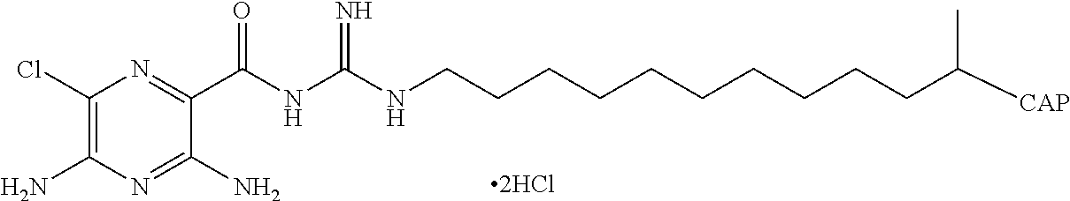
C1(Cl)=C(N)N=C(N)C(C(NC(=N)NCCCCCCCCCCC([CAP])C)=O)=N1
